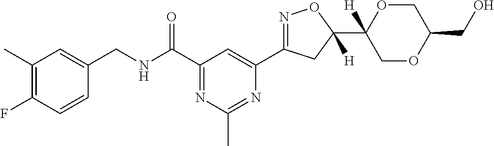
C1=CC(F)=C(C)C=C1CNC(C1=NC(C)=NC(C2=NOC(C3([H])COC(CO)CO3)([H])C2)=C1)=O
